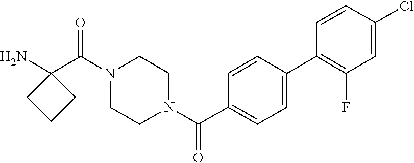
NC1(C(N2CCN(C(=O)C3=CC=C(C4=C(F)C=C(Cl)C=C4)C=C3)CC2)=O)CCC1
